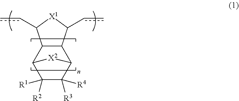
C12C(C3C([R4])([R3])C([R1])([R2])C1[X2]3)C(cc)[X1]C2cc
